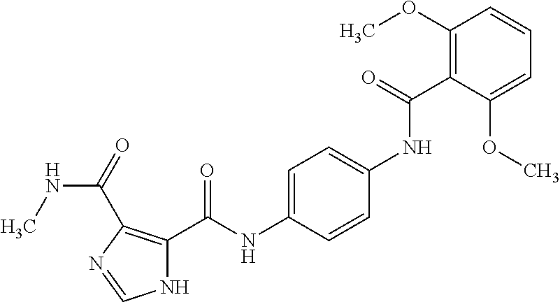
C1(OC)=C(C(NC2=CC=C(NC(C3=C(C(=O)NC)N=CN3)=O)C=C2)=O)C(OC)=CC=C1
